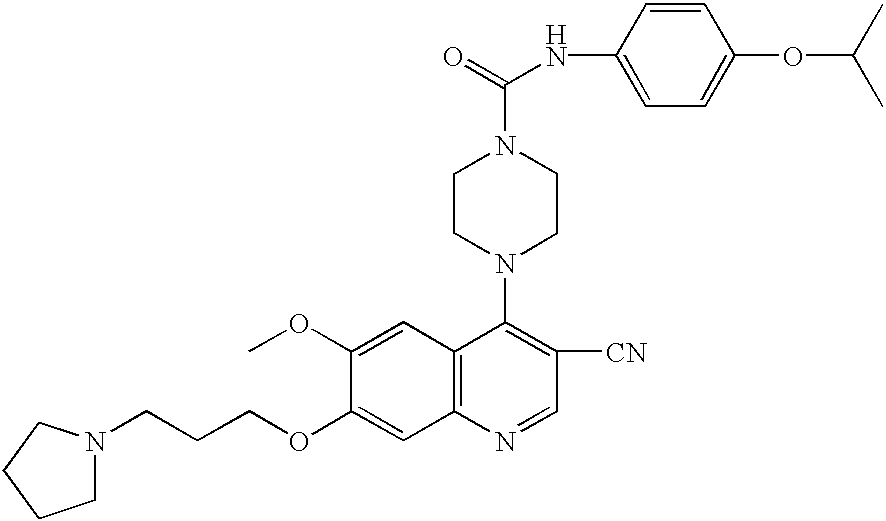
C(CCOC1=CC2=C(C=C1OC)C(N1CCN(C(=O)NC3=CC=C(OC(C)C)C=C3)CC1)=C([CN])C=N2)N1CCCC1
